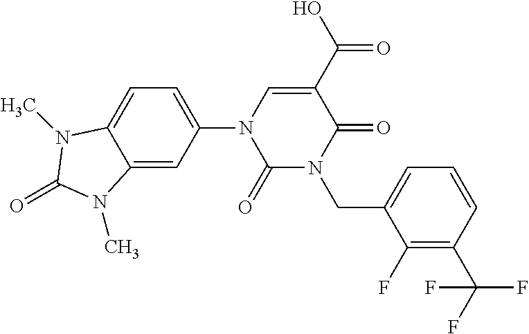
C1=C2C(=CC(N3C(=O)N(CC4=CC=CC(C(F)(F)F)=C4F)C(=O)C(C(=O)O)=C3)=C1)N(C)C(=O)N2C
